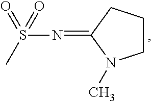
C1CCC(=NS(C)(=O)=O)N1C
